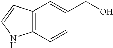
C12=C(C=CC(CO)=C1)NC=C2
